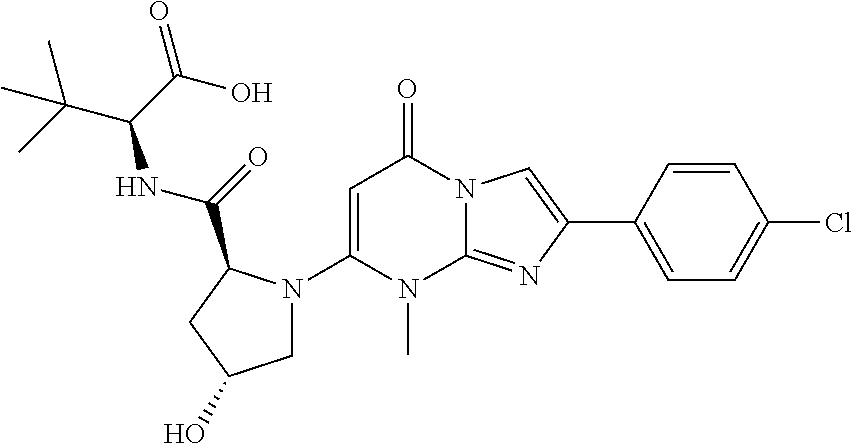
C1(N2CC(O)CC2C(=O)NC(C(C)(C)C)C(O)=O)=CC(=O)N2C(=NC(C3=CC=C(Cl)C=C3)=C2)N1C
